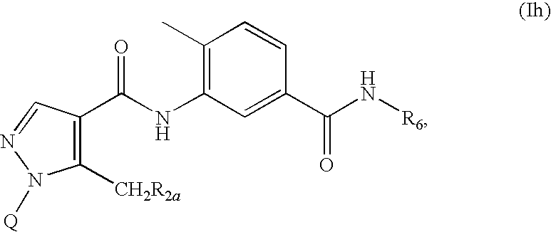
C1([CH2R2a])=C(C(NC2=C(C)C=CC(C(N[R6])=O)=C2)=O)C=NN1[Q]
